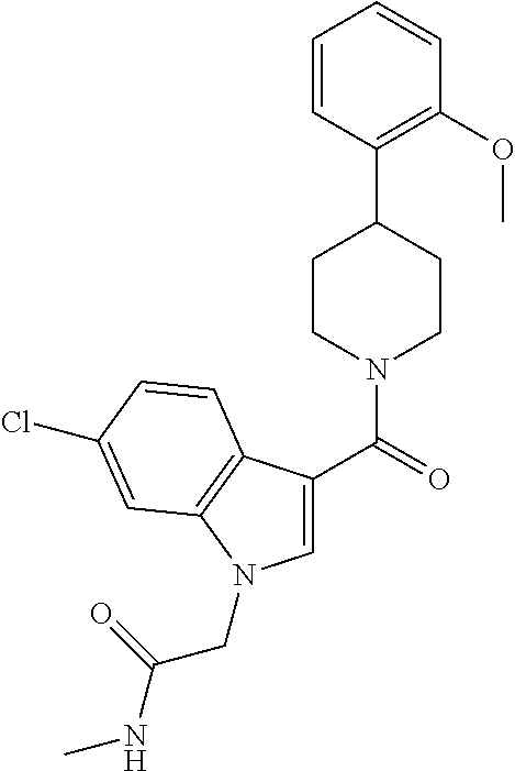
C1(C(=O)N2CCC(C3=C(OC)C=CC=C3)CC2)=CN(CC(NC)=O)C2=C1C=CC(Cl)=C2
